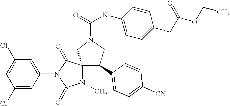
ClC1=CC(Cl)=CC(N2C(=O)C3(N(C)C2=O)CN(C(NC2=CC=C(CC(OCC)=O)C=C2)=O)CC3C2=CC=C([CN])C=C2)=C1
